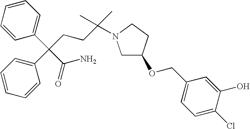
C1=CC=C(C(C2=CC=CC=C2)(C(=O)N)CCC(C)(C)N2CC(OCC3=CC=C(Cl)C(O)=C3)CC2)C=C1
